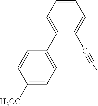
C1=CC=C(C2=CC=C([H3CC])C=C2)C(C#N)=C1
